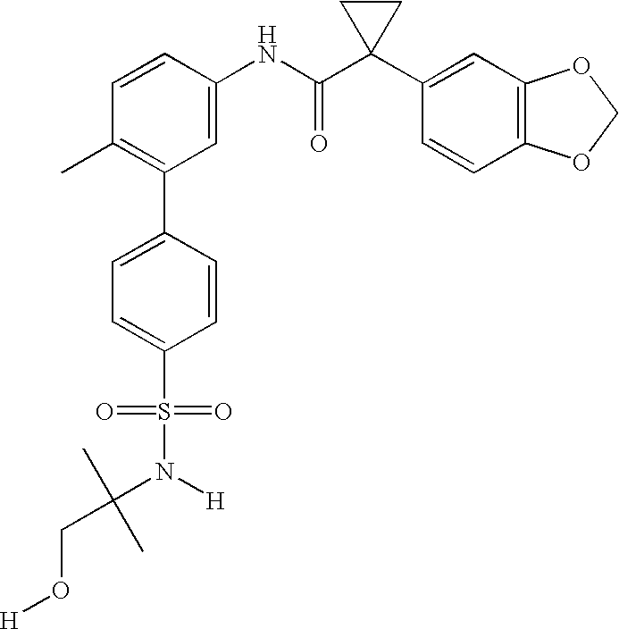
C1(NC(C2(C3=CC4=C(C=C3)OCO4)CC2)=O)=CC(C2=CC=C(S(=O)(=O)N(C(CO[H])(C)C)[H])C=C2)=C(C)C=C1
